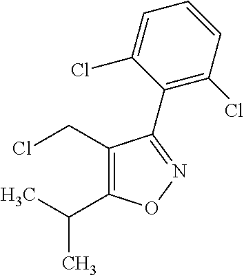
ClCC1=C(C(C)C)ON=C1C1=C(Cl)C=CC=C1Cl
